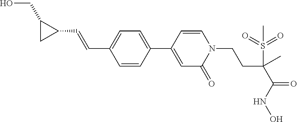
C1=CC(C2=CC(=O)N(CCC(C(=O)NO)(S(=O)(=O)C)C)C=C2)=CC=C1C=CC1C(CO)C1
